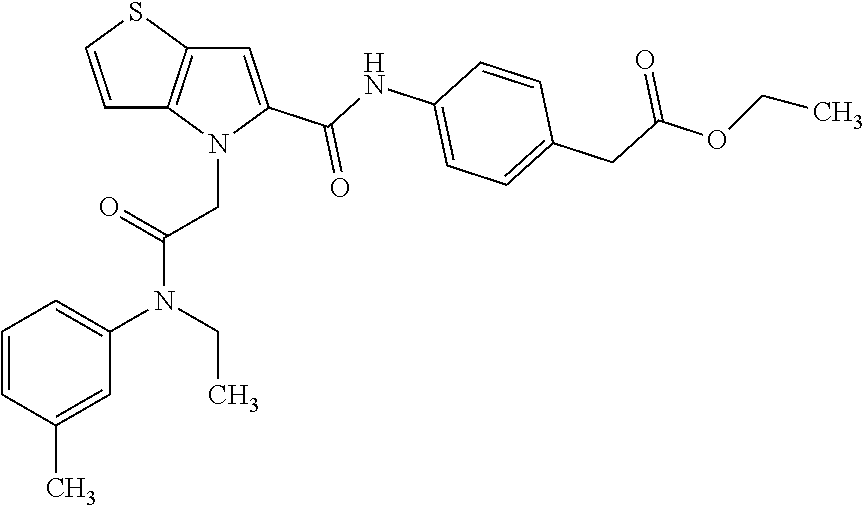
C1=C(C(NC2=CC=C(CC(=O)OCC)C=C2)=O)N(CC(N(C2=CC=CC(C)=C2)CC)=O)C2=C1SC=C2
